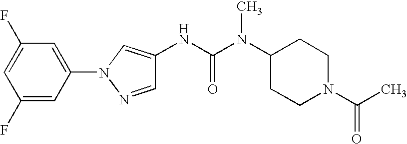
C1(F)=CC(N2C=C(NC(=O)N(C)C3CCN(C(C)=O)CC3)C=N2)=CC(F)=C1
